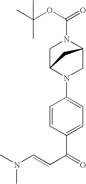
C(C(C1=CC=C(N2CC3N(C(OC(C)(C)C)=O)CC2C3)C=C1)=O)=CN(C)C
